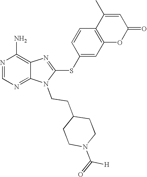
N1=CN=C2C(=C1N)N=C(SC1=CC3=C(C=C1)C(C)=CC(=O)O3)N2CCC1CCN(C([H])=O)CC1
